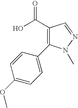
C1=C(OC)C=CC(C2=C(C(O)=O)C=NN2C)=C1
